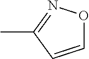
CC1=NOC=C1
